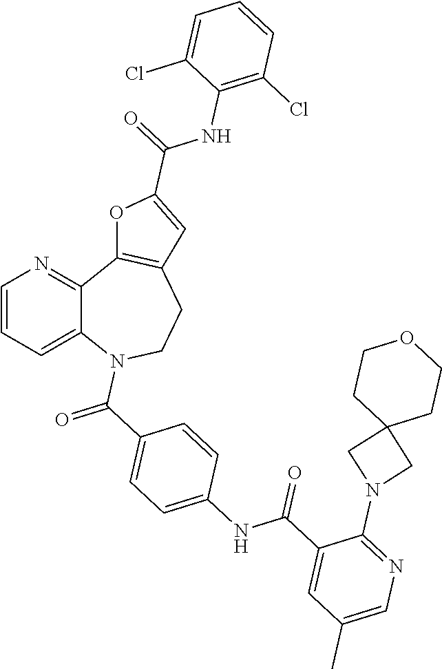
C12=CC=CN=C1C1=C(CCN2C(C2=CC=C(NC(C3=CC(C)=CN=C3N3CC4(C3)CCOCC4)=O)C=C2)=O)C=C(C(=O)NC2=C(Cl)C=CC=C2Cl)O1
